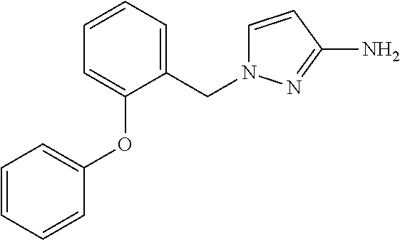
C1=CC=C(CN2C=CC(N)=N2)C(OC2=CC=CC=C2)=C1
